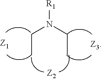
CCN(CC)[R1]
